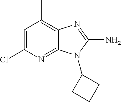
C1=C(Cl)N=C2C(=C1C)N=C(N)N2C1CCC1
